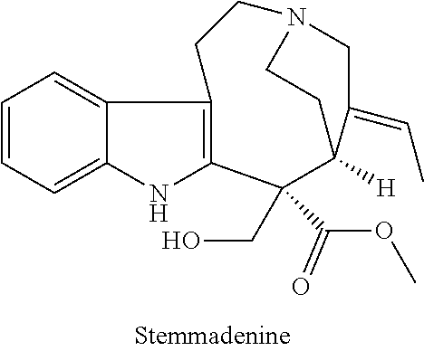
C1=CC=C2C(=C1)C1=C(N2)C(C(OC)=O)(CO)C2([H])C(=CC)CN(CC1)CC2
